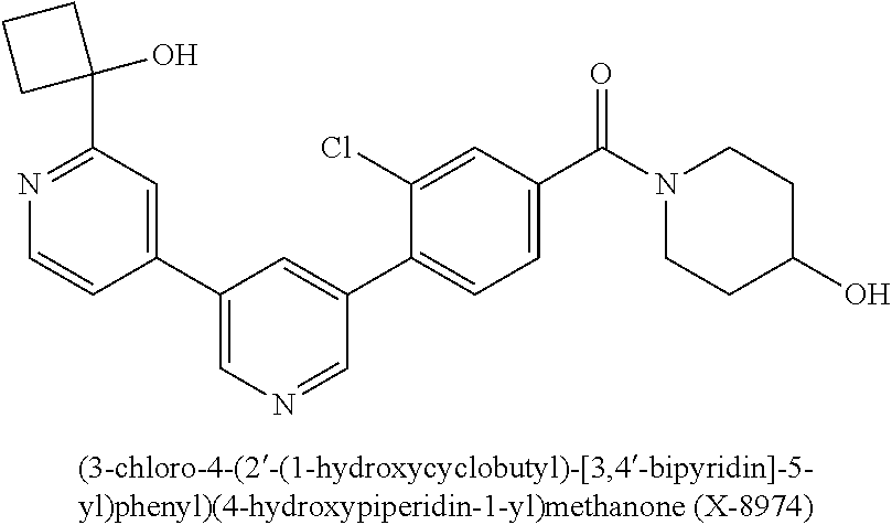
C1(C2=CN=CC(C3=CC=C(C(N4CCC(O)CC4)=O)C=C3Cl)=C2)=CC(C2(O)CCC2)=NC=C1
